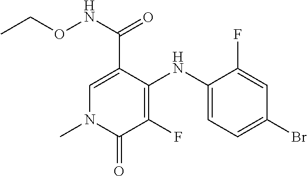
C1=C(C(NOCC)=O)C(NC2=CC=C(Br)C=C2F)=C(F)C(=O)N1C
